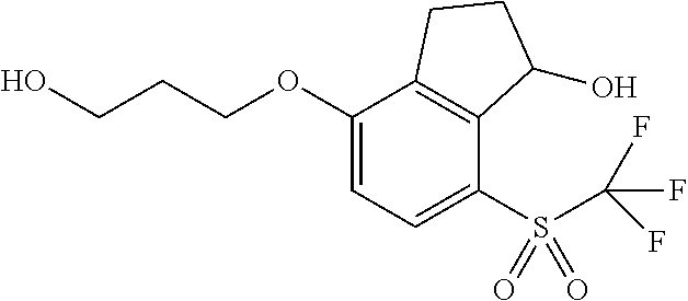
C1(OCCCO)=CC=C(S(C(F)(F)F)(=O)=O)C2=C1CCC2O
